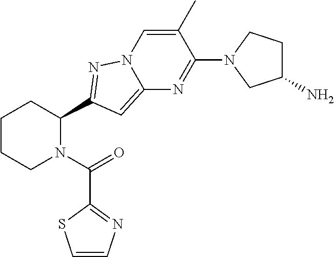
C1CCN(C(=O)C2=NC=CS2)C(C2=NN3C=C(C)C(N4CC(N)CC4)=NC3=C2)C1
